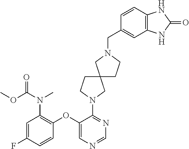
C1(OC2=C(N(C(OC)=O)C)C=C(F)C=C2)=CN=CN=C1N1CCC2(C1)CCN(CC1=CC3=C(C=C1)NC(=O)N3)C2
